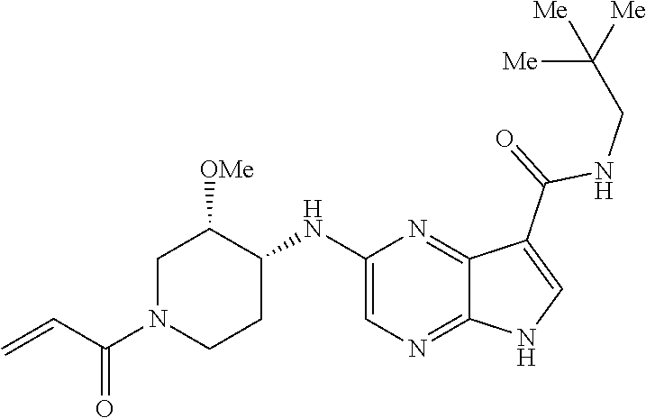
C1N(C(C=C)=O)CCC(NC2=CN=C3C(=N2)C(C(=O)NCC([Me])([Me])[Me])=CN3)C1[OMe]
